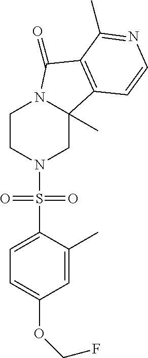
C1CN(S(C2=CC=C(OCF)C=C2C)(=O)=O)CC2(C)N1C(=O)C1=C2C=CN=C1C
